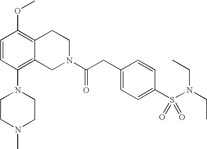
O(C1=C2C(=C(N3CCN(C)CC3)C=C1)CN(C(CC1=CC=C(S(N(CC)CC)(=O)=O)C=C1)=O)CC2)C
